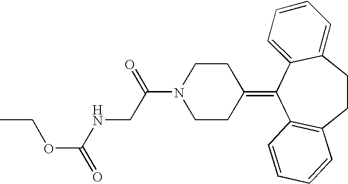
O(C(NCC(N1CCC(=C2C3=C(CCC4=CC=CC=C24)C=CC=C3)CC1)=O)=O)CC
